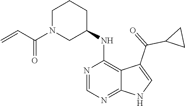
N1=CN=C2C(=C1NC1CCCN(C(=O)C=C)C1)C(C(=O)C1CC1)=CN2
